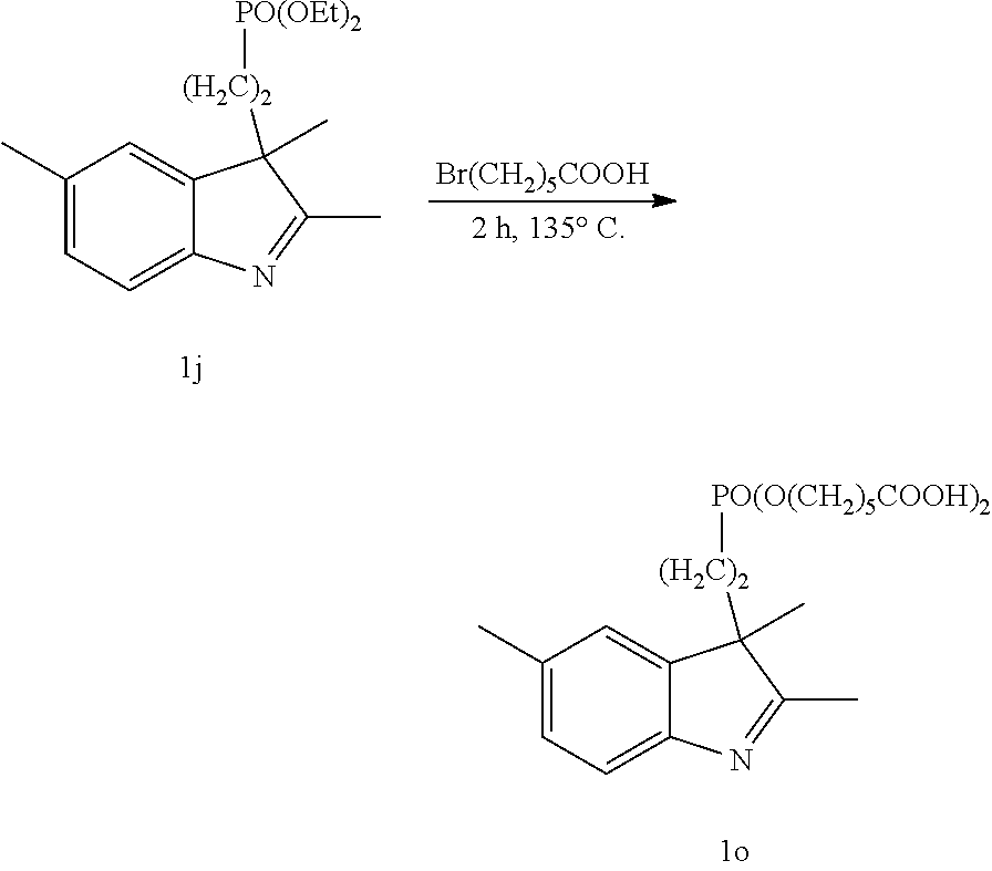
C1(C)=CC=C2C(=C1)C(C)([(H2C)2][PO(OEt)2])C(C)=N2.[Br(CH2)5COOH].C1(C)=CC=C2C(=C1)C(C)([(H2C)2][PO(O(CH2)5COOH)2])C(C)=N2
